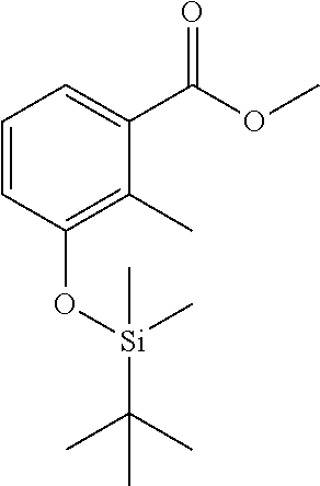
C1=CC(O[Si](C)(C)C(C)(C)C)=C(C)C(C(=O)OC)=C1
